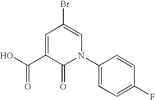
OC(C1=CC(Br)=CN(C2=CC=C(F)C=C2)C1=O)=O
